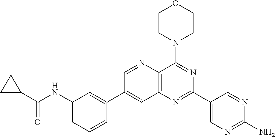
C1(NC(C2CC2)=O)=CC=CC(C2=CC3=C(N=C2)C(N2CCOCC2)=NC(C2=CN=C(N)N=C2)=N3)=C1
